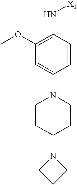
C1=C(N2CCC(N3CCC3)CC2)C=CC(N[X1])=C1OC
